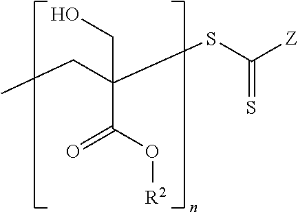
CCC(SC([Z])=S)(CO)C(O[R2])=O
